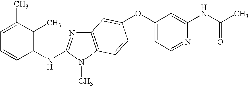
O(C1=CC=NC(NC(C)=O)=C1)C1=CC2=C(N(C)C(NC3=C(C)C(C)=CC=C3)=N2)C=C1
